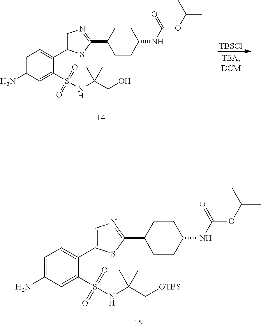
C1=C(N)C=C(S(=O)(=O)NC(C[OTBS])(C)C)C(C2=CN=C(C3CCC(NC(OC(C)C)=O)CC3)S2)=C1.[TBSCl].C1=C(N)C=C(S(=O)(=O)NC(CO)(C)C)C(C2=CN=C(C3CCC(NC(OC(C)C)=O)CC3)S2)=C1
